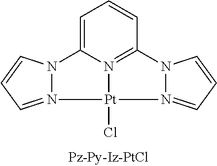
N12=CC=CN1C1=CC=CC3=N1[Pt]2(Cl)N1=CC=CN31
